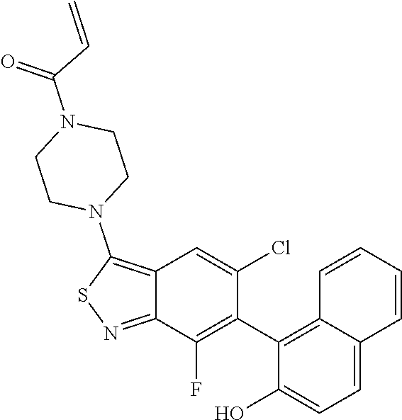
C1CN(C(C=C)=O)CCN1C1=C2C(=NS1)C(F)=C(C1=C3C(=CC=C1O)C=CC=C3)C(Cl)=C2
